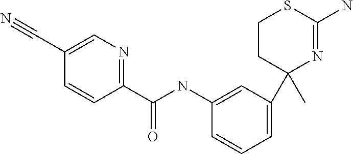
C1CC(C)(C2=CC=CC(NC(=O)C3=NC=C(C#N)C=C3)=C2)N=C(N)S1
